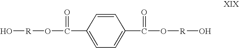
O[R]OC(=O)C1=CC=C(C(=O)O[R]O)C=C1
